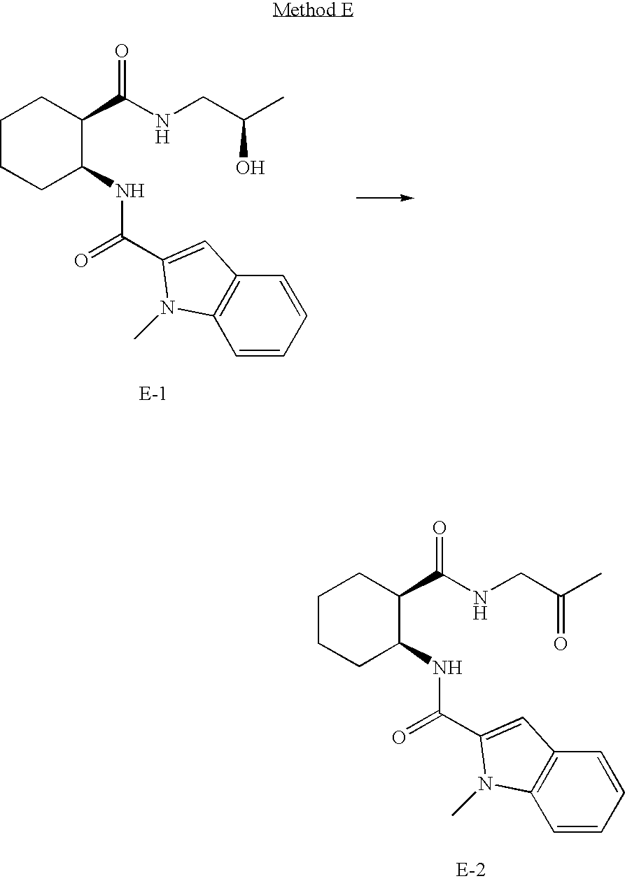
C1CCC(NC(=O)C2=CC3=C(N2C)C=CC=C3)C(C(=O)NCC(C)=O)C1.C1CCC(NC(=O)C2=CC3=C(N2C)C=CC=C3)C(C(=O)NCC(C)O)C1
